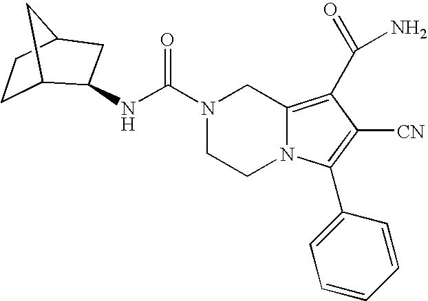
N1(C(NC2C3CCC(C2)C3)=O)CCN2C(=C(C(N)=O)C([CN])=C2C2=CC=CC=C2)C1
